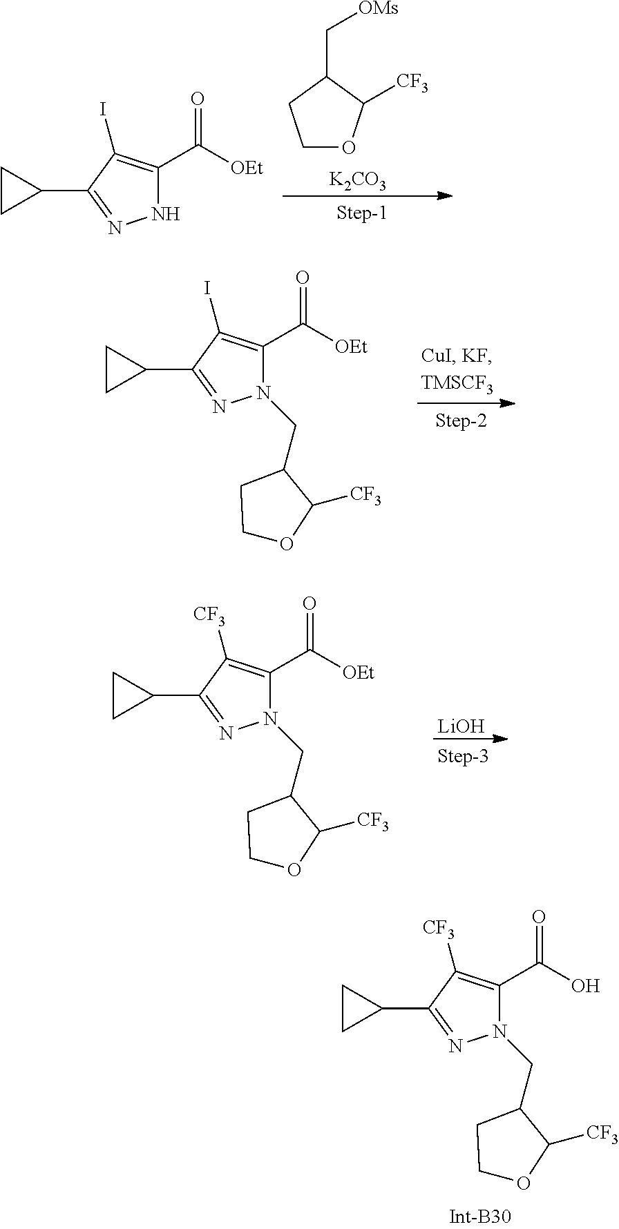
C1OC([CF3])C(C[OMs])C1.[K2CO3].N1C(C([OEt])=O)=C(I)C(C2CC2)=N1.N1(CC2CCOC2[CF3])C(C([OEt])=O)=C(I)C(C2CC2)=N1.N1(CC2CCOC2[CF3])C(C([OEt])=O)=C([CF3])C(C2CC2)=N1.[LiOH].N1(CC2CCOC2[CF3])C(C(O)=O)=C([CF3])C(C2CC2)=N1
